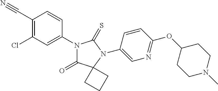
C1(C#N)=C(Cl)C=C(N2C(=O)C3(N(C4=CN=C(OC5CCN(C)CC5)C=C4)C2=S)CCC3)C=C1
